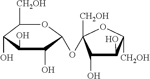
C1([CH2OH])C(O)C(O)C(O)C(OC2([CH2OH])C(O)C(O)C([CH2OH])O2)O1
